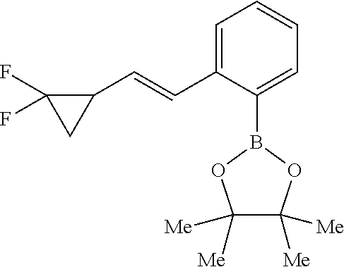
C1=C(C=CC2C(F)(F)C2)C(B2OC([Me])([Me])C([Me])([Me])O2)=CC=C1
